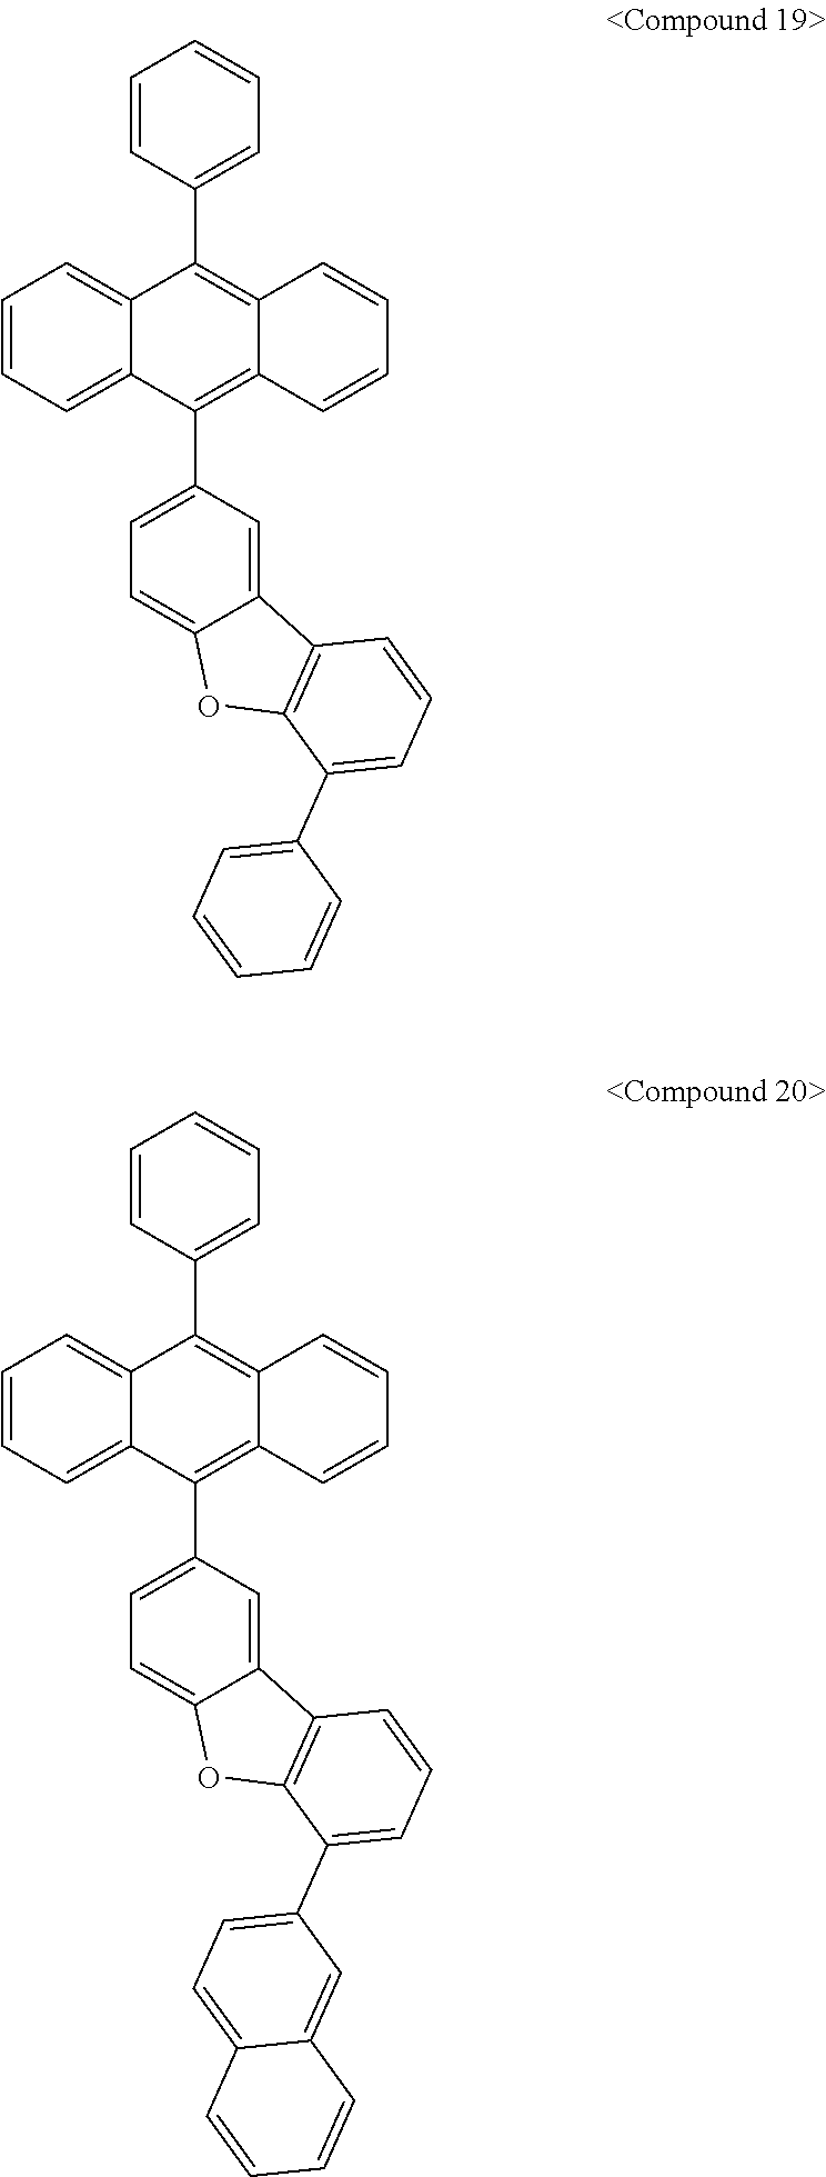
C1=CC=C2C(=C1)C(C1=CC=CC=C1)=C1C(=C2C2=CC=C3C(=C2)C2=C(O3)C(C3=CC=CC=C3)=CC=C2)C=CC=C1.C1=CC=C2C(=C1)C(C1=CC=CC=C1)=C1C(=C2C2=CC=C3C(=C2)C2=C(O3)C(C3=CC=C4C(=C3)C=CC=C4)=CC=C2)C=CC=C1
